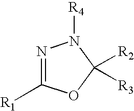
N1=C([R1])OC([R2])([R3])N1[R4]
